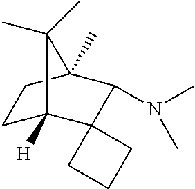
C1C2([H])C3(C(N(C)C)C(C)(C1)C2(C)C)CCC3
